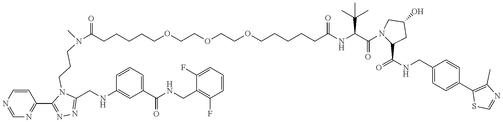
C(CCCCOCCOCCOCCCCCC(NC(C(N1C(C(=O)NCC2=CC=C(C3=C(C)N=CS3)C=C2)CC(O)C1)=O)C(C)(C)C)=O)C(=O)N(CCCN1C(CNC2=CC(C(NCC3=C(F)C=CC=C3F)=O)=CC=C2)=NN=C1C1=NC=NC=C1)C
